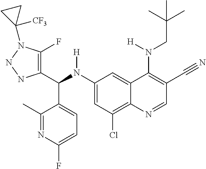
C1(N(C(C2=C(F)N(C3([CF3])CC3)NN2)C2=CC=C(F)N=C2C)[H])=CC(Cl)=C2C(=C1)C(N(CC(C)(C)C)[H])=C(C#N)C=N2
